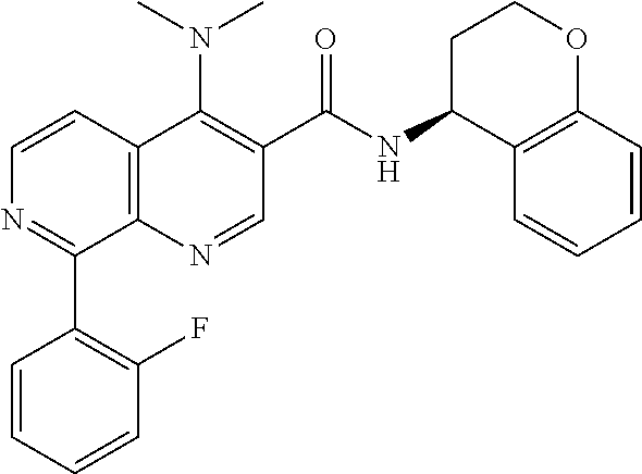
C12=C(N=CC(C(=O)NC3C4=C(OCC3)C=CC=C4)=C1N(C)C)C(C1=C(F)C=CC=C1)=NC=C2
